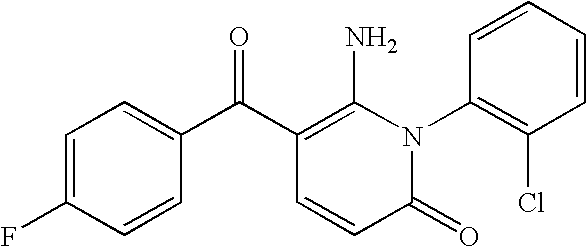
C1=C(F)C=CC(C(C2=C(N)N(C3=C(Cl)C=CC=C3)C(=O)C=C2)=O)=C1
